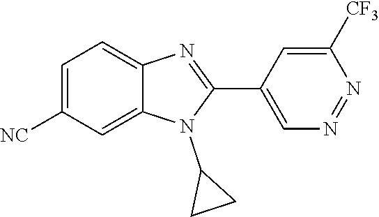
C1=C([NC])C=C2C(=C1)N=C(C1=CN=NC([CF3])=C1)N2C1CC1
